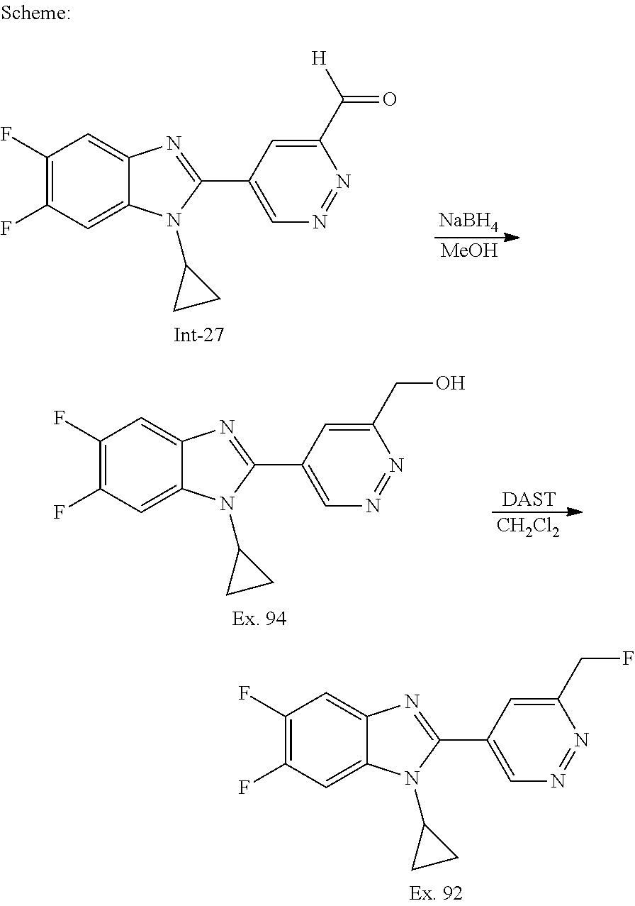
C1(F)=C(F)C=C2C(=C1)N=C(C1=CN=NC(C(=O)[H])=C1)N2C1CC1.[NaBH4].[MeOH].C1(F)=C(F)C=C2C(=C1)N=C(C1=CN=NC(CO)=C1)N2C1CC1.[DAST].[CH2Cl2].C1(F)=C(F)C=C2C(=C1)N=C(C1=CN=NC(CF)=C1)N2C1CC1
